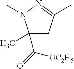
C1(C)(C(=O)[OC2H5])CC(C)=NN1C
